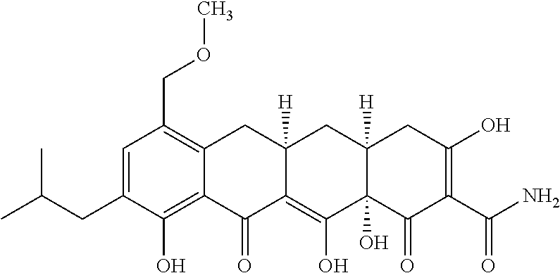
C1=C(CC(C)C)C(O)=C2C(=C1COC)CC1([H])C(=C(O)C3(O)C([H])(C1)CC(O)=C(C(N)=O)C3=O)C2=O
